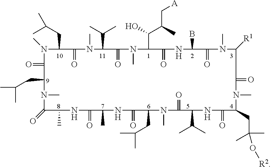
N1(C)C(CC(C)C)C(=O)N(C)C(C(C)C)C(=O)N(C)C(C(O)C(C)C[A])C(=O)NC(B)C(=O)N(C)C([R1])C(=O)N(C)C(CC(C)(C)O[R2])C(=O)NC(C(C)C)C(=O)N(C)C(CC(C)C)C(=O)NC(C)C(=O)NC(C)C(=O)N(C)C(CC(C)C)C1=O
